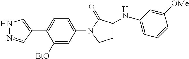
N1N=CC(C2=CC=C(N3CCC(NC4=CC=CC([OMe])=C4)C3=O)C=C2[EtO])=C1
